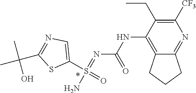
N(=S(=O)(N)C1=CN=C(C(C)(C)O)S1)C(NC1=C2CCCC2=NC([CF3])=C1CC)=O
